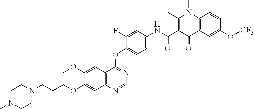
C1=NC2=C(C=C(OC)C(OCCCN3CCN(C)CC3)=C2)C(OC2=CC=C(NC(C3=C(C)N(C)C4=C(C3=O)C=C(O[CF3])C=C4)=O)C=C2F)=N1
